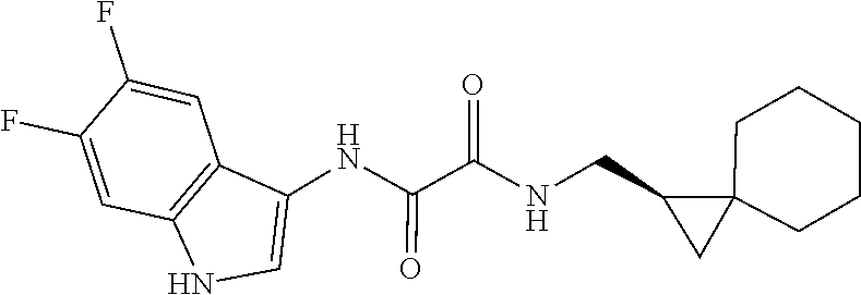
N(CC1C2(CCCCC2)C1)C(C(NC1=CNC2=C1C=C(F)C(F)=C2)=O)=O
